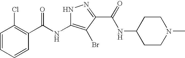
C1=CC=CC(C(NC2=C(Br)C(C(=O)NC3CCN(C)CC3)=NN2)=O)=C1Cl
